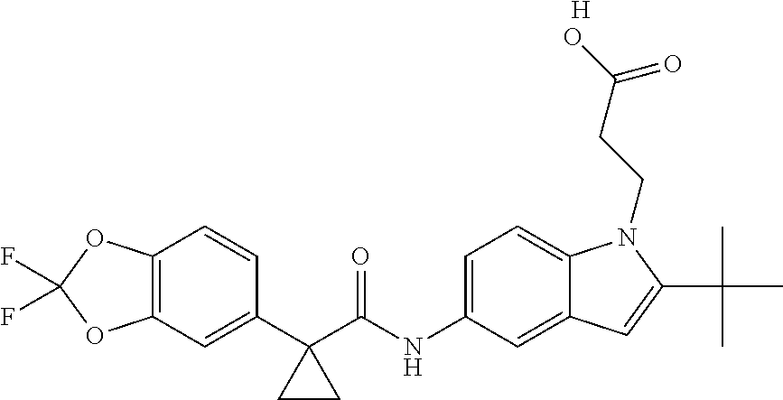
C1(C2(C(NC3=CC=C4C(=C3)C=C(C(C)(C)C)N4CCC(O)=O)=O)CC2)=CC2=C(C=C1)OC(F)(F)O2.[H]
